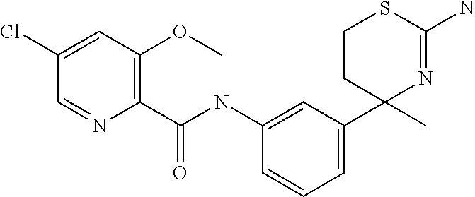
C1(Cl)=CC(OC)=C(C(NC2=CC(C3(C)N=C(N)SCC3)=CC=C2)=O)N=C1
